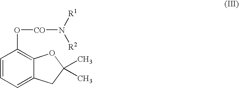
C1=CC=C2C(=C1O[CO]N([R2])[R1])OC(C)(C)C2
